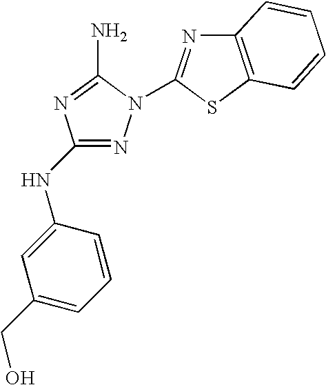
N1=C(NC2=CC(CO)=CC=C2)N=C(N)N1C1=NC2=C(S1)C=CC=C2
